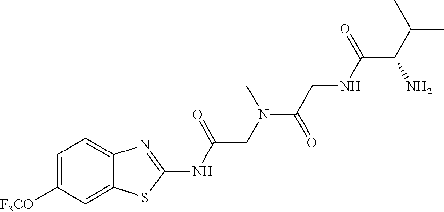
C1=C([F3CO])C=C2C(=C1)N=C(NC(CN(C(CNC(C(C(C)C)N)=O)=O)C)=O)S2
